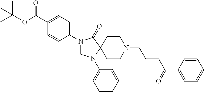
N1(C2=CC=C(C(OC(C)(C)C)=O)C=C2)CN(C2=CC=CC=C2)C2(C1=O)CCN(CCCC(C1=CC=CC=C1)=O)CC2
